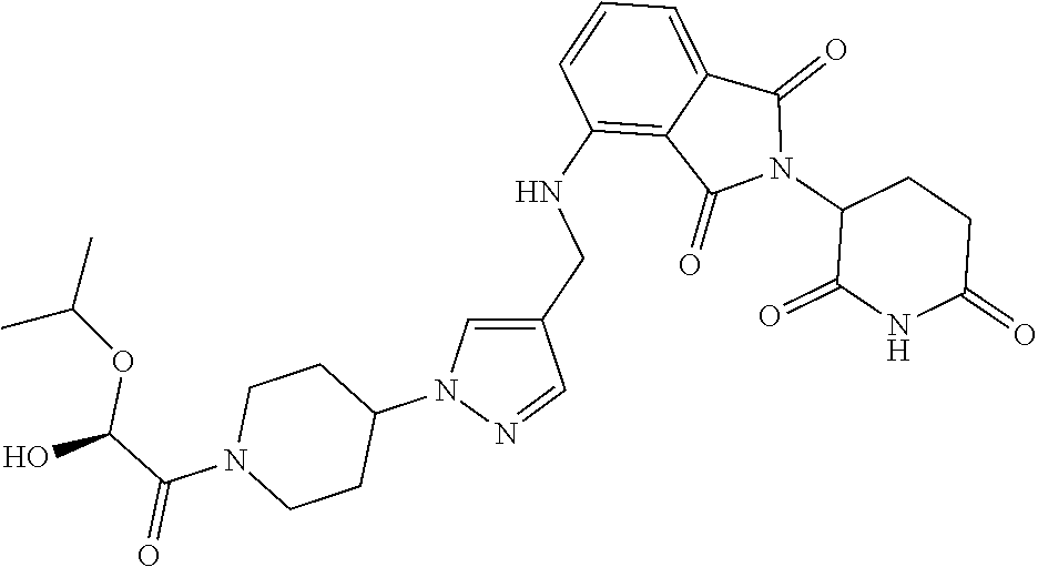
C1(NCC2=CN(C3CCN(C(C(OC(C)C)O)=O)CC3)N=C2)=C2C(=CC=C1)C(=O)N(C1C(=O)NC(=O)CC1)C2=O
